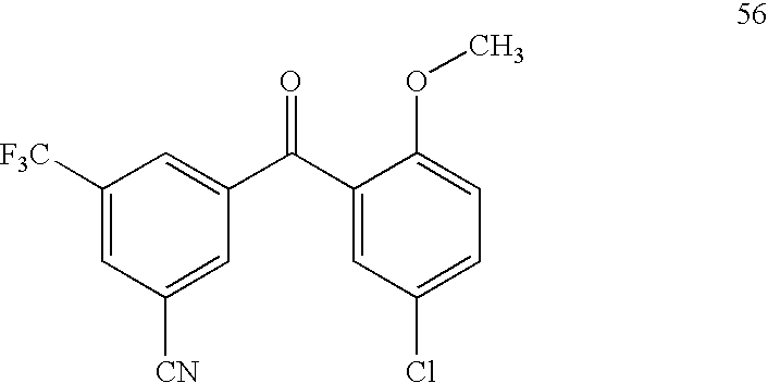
C1([F3C])=CC([CN])=CC(C(C2=CC(Cl)=CC=C2OC)=O)=C1
